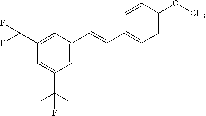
C(C1=CC=C(OC)C=C1)=CC1=CC(C(F)(F)F)=CC(C(F)(F)F)=C1
